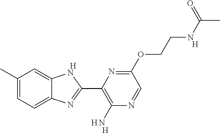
[H].C1(C)=CC=C2C(=C1)NC(C1=C(N)N=CC(OCCNC(=O)C)=N1)=N2.[H].[H].[H]
